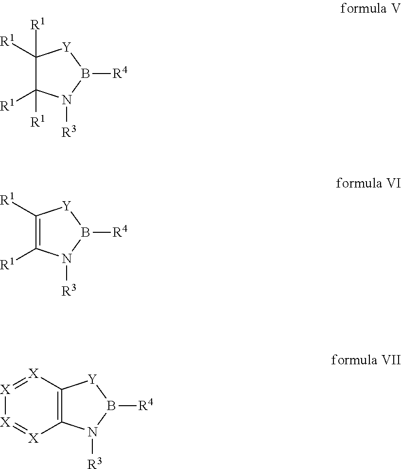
C1([R1])([R1])C([R1])([R1])N([R3])B([R4])[Y]1.C1([R1])=C([R1])N([R3])B([R4])[Y]1.C12=C(N([R3])B([R4])[Y]1)[X]=[X][X]=[X]2
